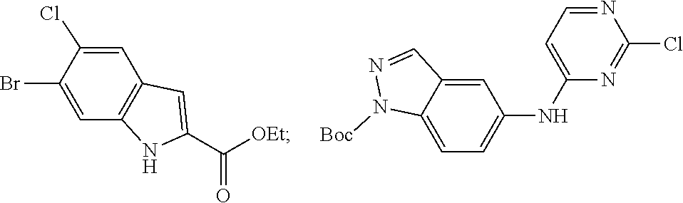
N1=CC2=CC(NC3=CC=NC(Cl)=N3)=CC=C2N1[Boc].C12=C(C=C(Cl)C(Br)=C1)C=C(C(=O)[OEt])N2
